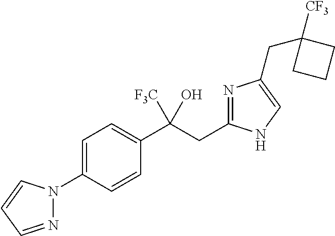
C1=C(N2N=CC=C2)C=CC(C(CC2=NC(CC3([CF3])CCC3)=CN2)(O)[F3C])=C1
